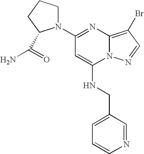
C1=CN=CC(CNC2=CC(N3CCCC3C(=O)N)=NC3=C(Br)C=NN23)=C1
